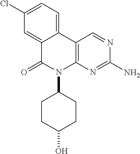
C1(Cl)=CC=C2C(=C1)C(=O)N(C1CCC(O)CC1)C1=C2C=NC(N)=N1
